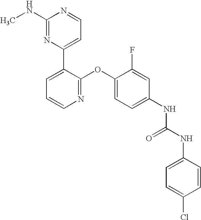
C1(NC)=NC(C2=CC=CN=C2OC2=CC=C(NC(=O)NC3=CC=C(Cl)C=C3)C=C2F)=CC=N1
